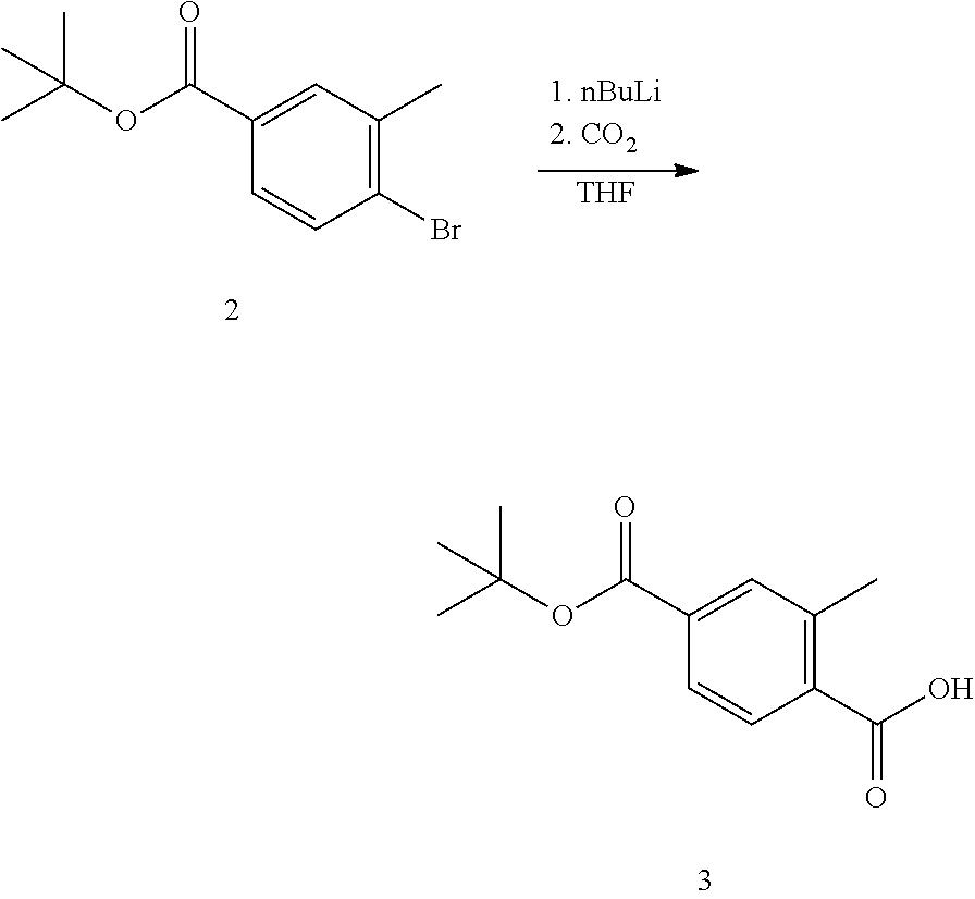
C1(Br)=C(C)C=C(C(OC(C)(C)C)=O)C=C1.[THF].C1(C(O)=O)=C(C)C=C(C(OC(C)(C)C)=O)C=C1
